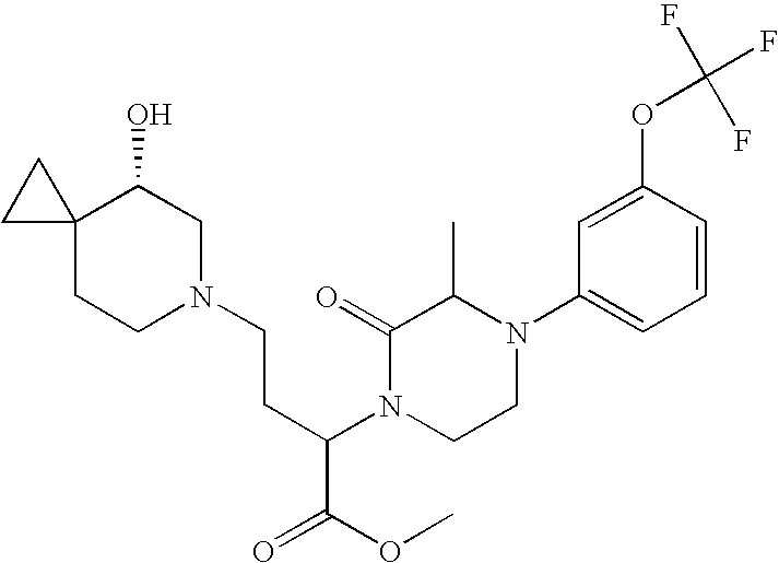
C1(N2C(C)C(=O)N(C(CCN3CC(O)C4(CC3)CC4)C(OC)=O)CC2)=CC=CC(OC(F)(F)F)=C1
